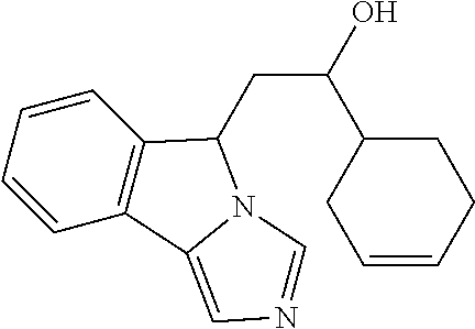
C1=CC=CC2=C1C(CC(C1CC=CCC1)O)N1C2=CN=C1
